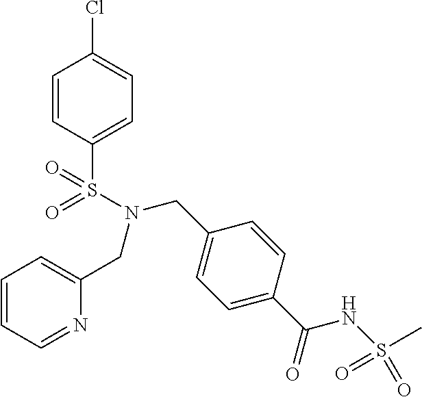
C1=CC(S(N(CC2=CC=CC=N2)CC2=CC=C(C(=O)NS(=O)(C)=O)C=C2)(=O)=O)=CC=C1Cl
